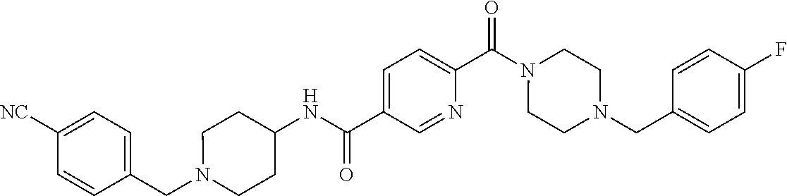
C1([CN])=CC=C(CN2CCC(NC(C3=CC=C(C(N4CCN(CC5=CC=C(F)C=C5)CC4)=O)N=C3)=O)CC2)C=C1
